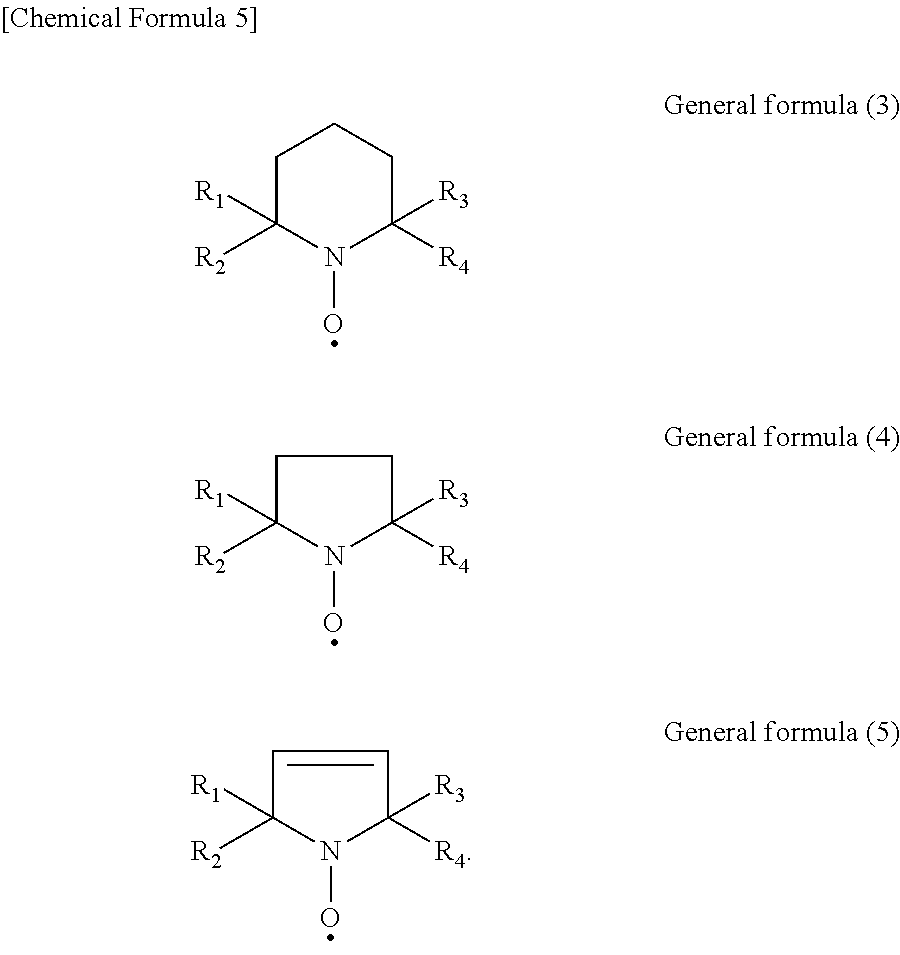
C1C([R2])([R1])N(O)C([R3])([R4])CC1.C1C([R2])([R1])N(O)C([R3])([R4])C1.C1=CC([R3])([R4])N(O)C1([R2])[R1]
